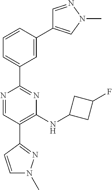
N1=CC(C2=NN(C)C=C2)=C(NC2CC(F)C2)N=C1C1=CC=CC(C2=CN(C)N=C2)=C1
